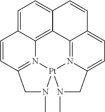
C1=C2C3=C4C(=C1)C=CC1=CC=C5N(=C41)[Pt]1(N(C)CC(=N31)C=C2)N(C)C5
